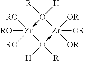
O1([R])([H])->[Zr]([RO])([RO])([RO])O([H])([R])->[Zr]1([OR])([OR])[OR]
